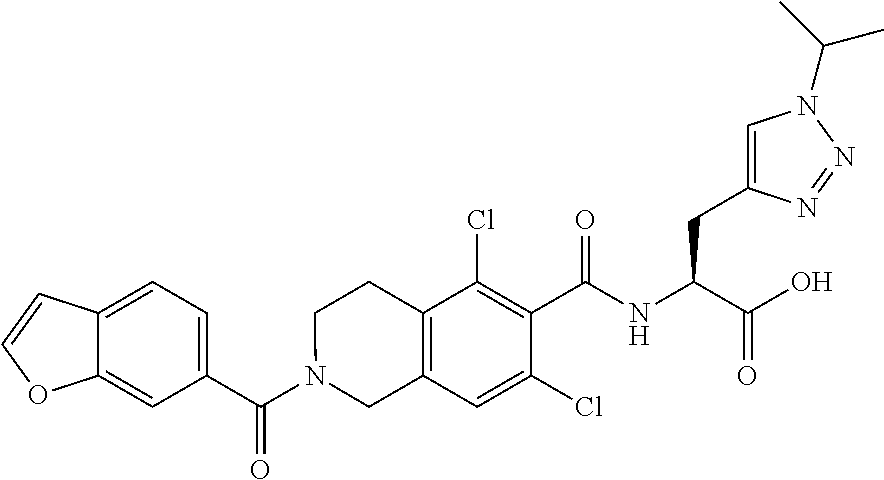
C1(C(N2CC3=C(CC2)C(Cl)=C(C(NC(C(O)=O)CC2=CN(C(C)C)N=N2)=O)C(Cl)=C3)=O)=CC=C2C(=C1)OC=C2
